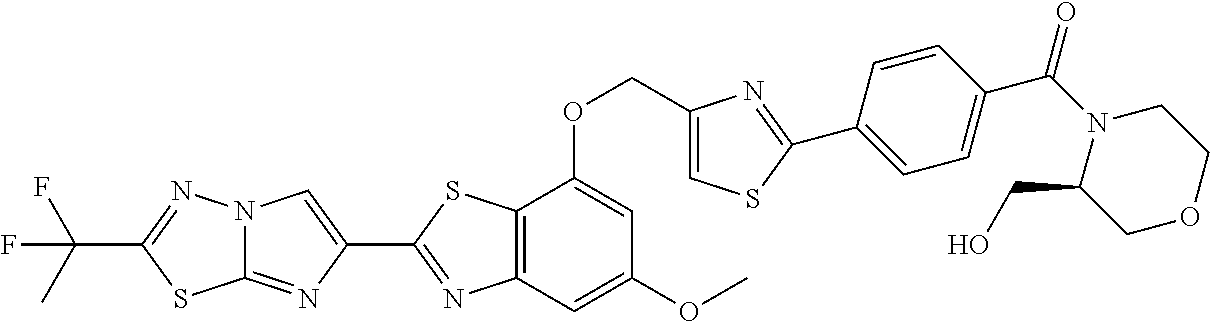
C12=NC(C3=NC4=C(S3)C(OCC3=CSC(C5=CC=C(C(N6C(CO)COCC6)=O)C=C5)=N3)=CC(OC)=C4)=CN1N=C(C(C)(F)F)S2
